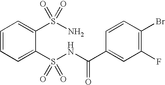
C1=CC=C(S(NC(C2=CC(F)=C(Br)C=C2)=O)(=O)=O)C(S(N)(=O)=O)=C1
